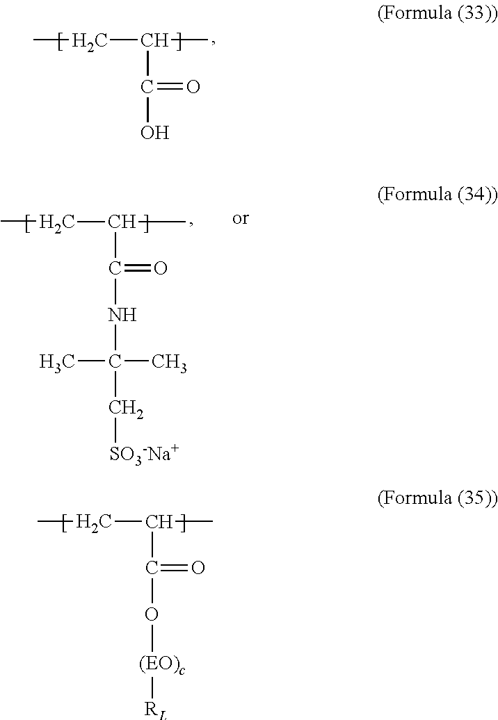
CCC(C)C(O[(EO)c][RL])=O.CCC(C)C(O)=O.CCC(C)C(NC(C[SO3-Na+])(C)C)=O
